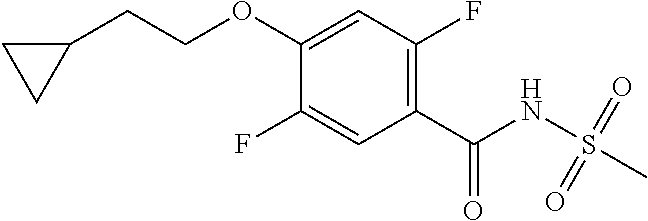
C1(F)=CC(C(NS(C)(=O)=O)=O)=C(F)C=C1OCCC1CC1
